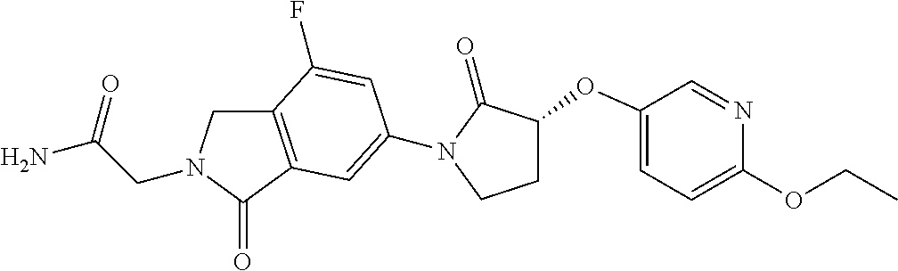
C(CN1CC2=C(C1=O)C=C(N1C(=O)C(OC3=CC=C(OCC)N=C3)CC1)C=C2F)(=O)N
